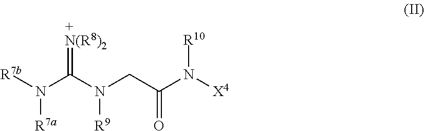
[X4]N(C(CN(C(N([R7b])[R7a])=[N(R8)2])[R9])=O)[R10]
